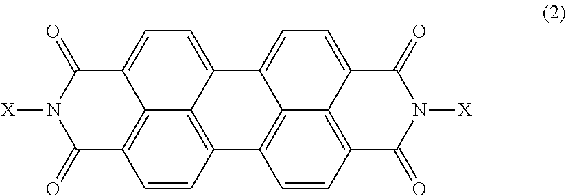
C1(=O)C2=C3C(=CC=C4C3=C(C=C2)C2=C3C4=CC=C4C3=C(C=C2)C(=O)N([X])C4=O)C(=O)N1[X]
